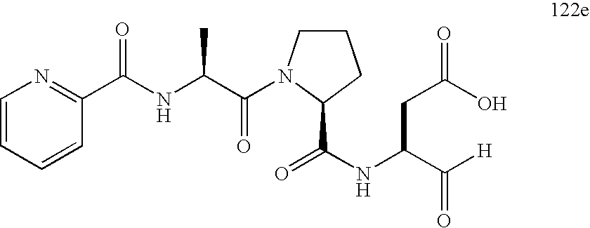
C1=CC=CC(C(NC(C(N2CCCC2C(=O)NC(C([H])=O)CC(O)=O)=O)C)=O)=N1
